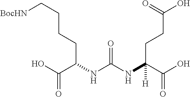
C(CCCC(NC(NC(C(O)=O)(CCC(O)=O)[H])=O)C(O)=O)[BocHN]
